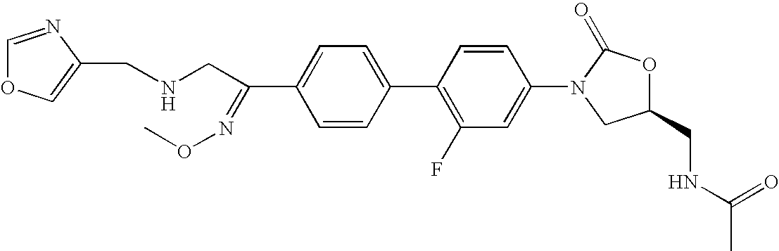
C1=C(C(CNCC2=COC=N2)=NOC)C=CC(C2=C(F)C=C(N3CC(CNC(C)=O)OC3=O)C=C2)=C1
